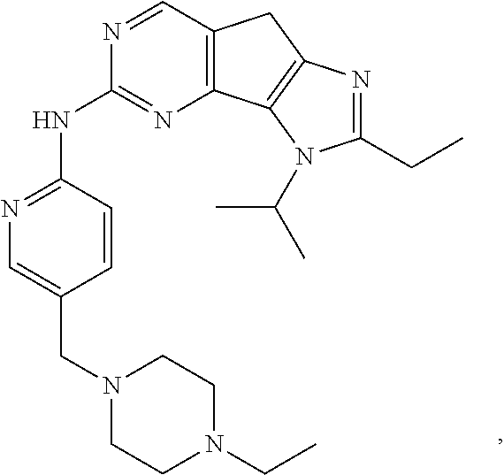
C12=C(C3=C(C1)N=C(CC)N3C(C)C)N=C(NC1=NC=C(CN3CCN(CC)CC3)C=C1)N=C2
